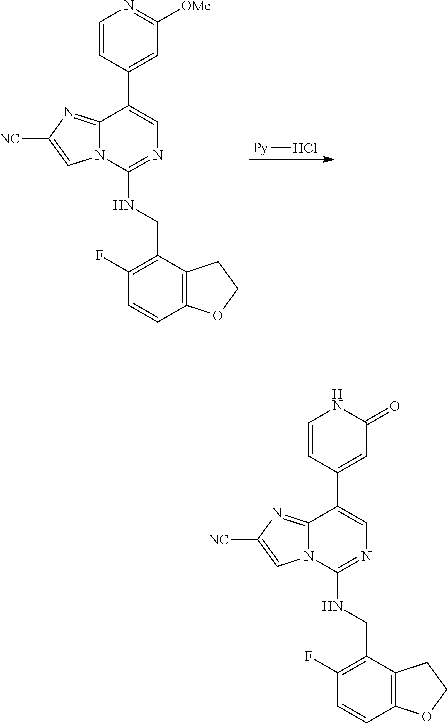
C1(CNC2=NC=C(C3=CC([OMe])=NC=C3)C3=NC([NC])=CN23)=C(F)C=CC2=C1CCO2.[Py]Cl.C1(CNC2=NC=C(C3=CC(=O)NC=C3)C3=NC([NC])=CN23)=C(F)C=CC2=C1CCO2
